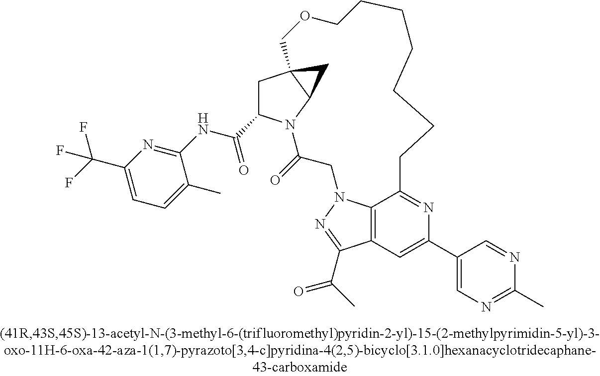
C1(C(=O)NC2=NC(C(F)(F)F)=CC=C2C)CC23C(N1C(=O)CN1C4=C(C(C(C)=O)=N1)C=C(C1=CN=C(C)N=C1)N=C4CCCCCCCOC2)C3
